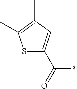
S1C(C(=O)*)=CC(C)=C1C
